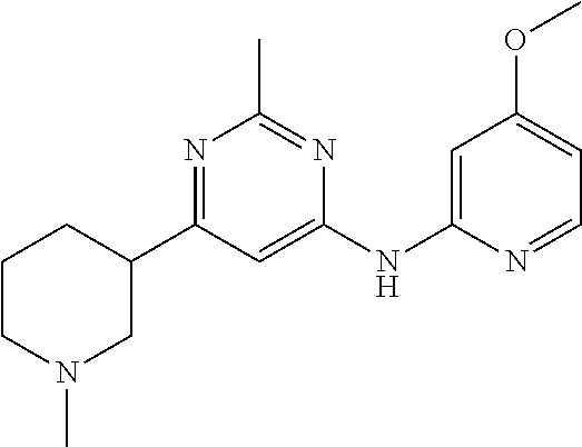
N1=C(C2CCCN(C)C2)C=C(NC2=CC(OC)=CC=N2)N=C1C
